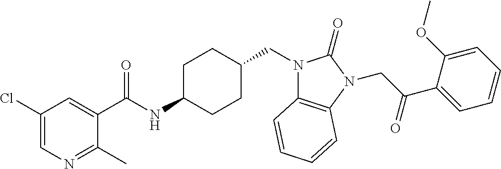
C1(Cl)=CN=C(C)C(C(NC2CCC(CN3C4=C(N(CC(C5=CC=CC=C5OC)=O)C3=O)C=CC=C4)CC2)=O)=C1
